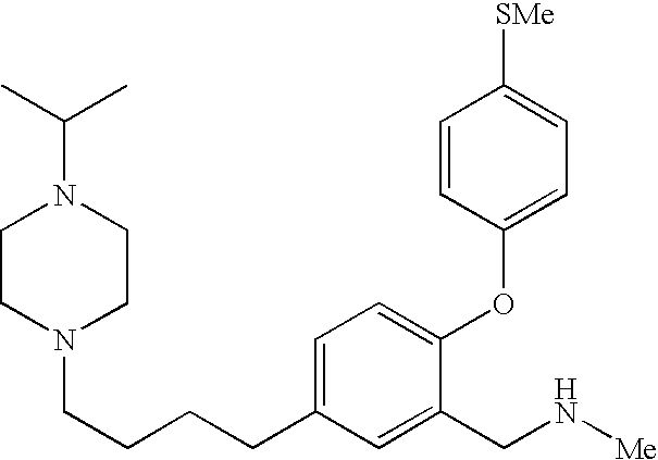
C1CN(CCCCC2=CC=C(OC3=CC=C([SMe])C=C3)C(CN[Me])=C2)CCN1C(C)C
